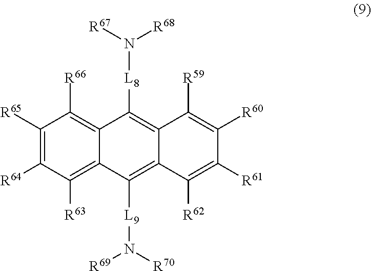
[R67]N([L8]C1=C2C(=C([L9]N([R69])[R70])C3=C([R63])C([R64])=C([R65])C([R66])=C13)C([R62])=C([R61])C([R60])=C2[R59])[R68]
